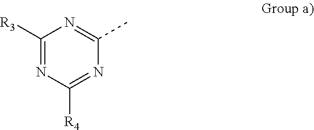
C1([R3])=NC([R4])=NC(C)=N1
